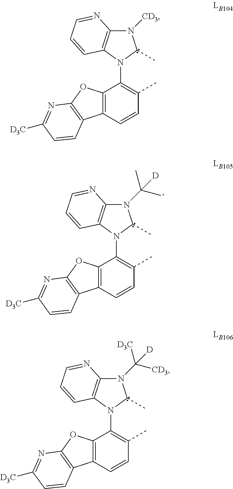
N1([CD3])C2=C(N(C3=C(C)C=CC4=C3OC3=C4C=CC([D3C])=N3)C1C)C=CC=N2.N1(C(C)(C)[D])C2=C(N(C3=C(C)C=CC4=C3OC3=C4C=CC([D3C])=N3)C1C)C=CC=N2.N1(C([CD3])([D3C])[D])C2=C(N(C3=C(C)C=CC4=C3OC3=C4C=CC([D3C])=N3)C1C)C=CC=N2
